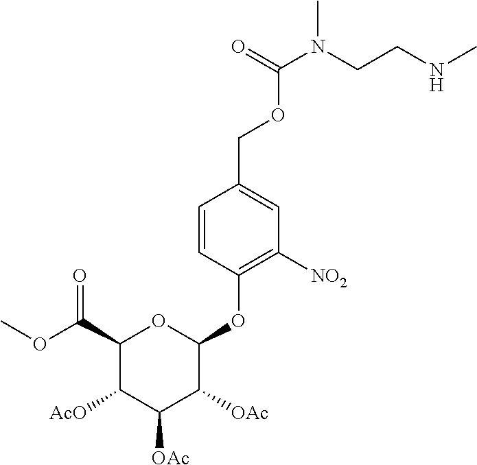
CN(C(OCC1=CC([NO2])=C(OC2OC(C(OC)=O)C([AcO])C([OAc])C2[OAc])C=C1)=O)CCNC
